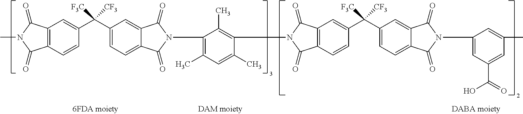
C12=C(C(=O)N(C)C1=O)C=CC(C(C1=CC=C3C(=C1)C(=O)N(C1=C(C)C=C(C)C(N4C(=O)C5=C(C4=O)C=CC(C(C4=CC=C6C(=C4)C(=O)N(C4=CC(C(=O)O)=CC(C)=C4)C6=O)([CF3])[F3C])=C5)=C1C)C3=O)([CF3])[F3C])=C2
